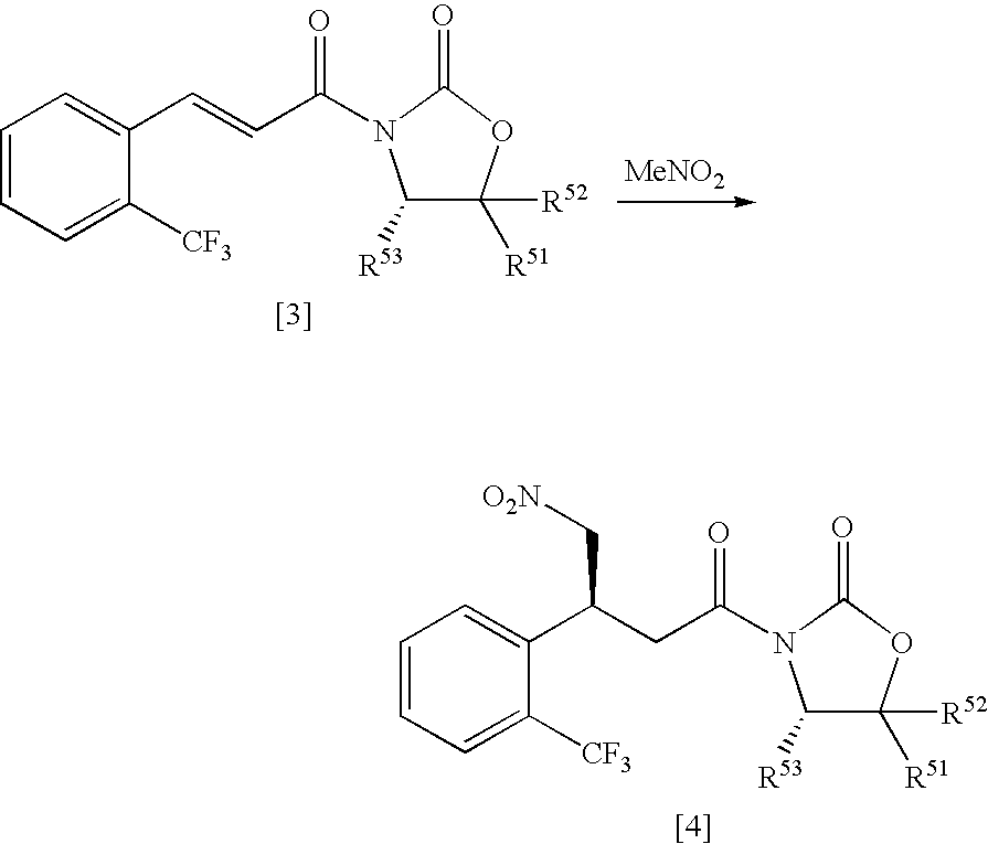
C1=CC=C([CF3])C(C(CC(=O)N2C([R53])C([R51])([R52])OC2=O)C[O2N])=C1.C1=CC=C([CF3])C(C=CC(=O)N2C([R53])C([R51])([R52])OC2=O)=C1.[MeNO2]
